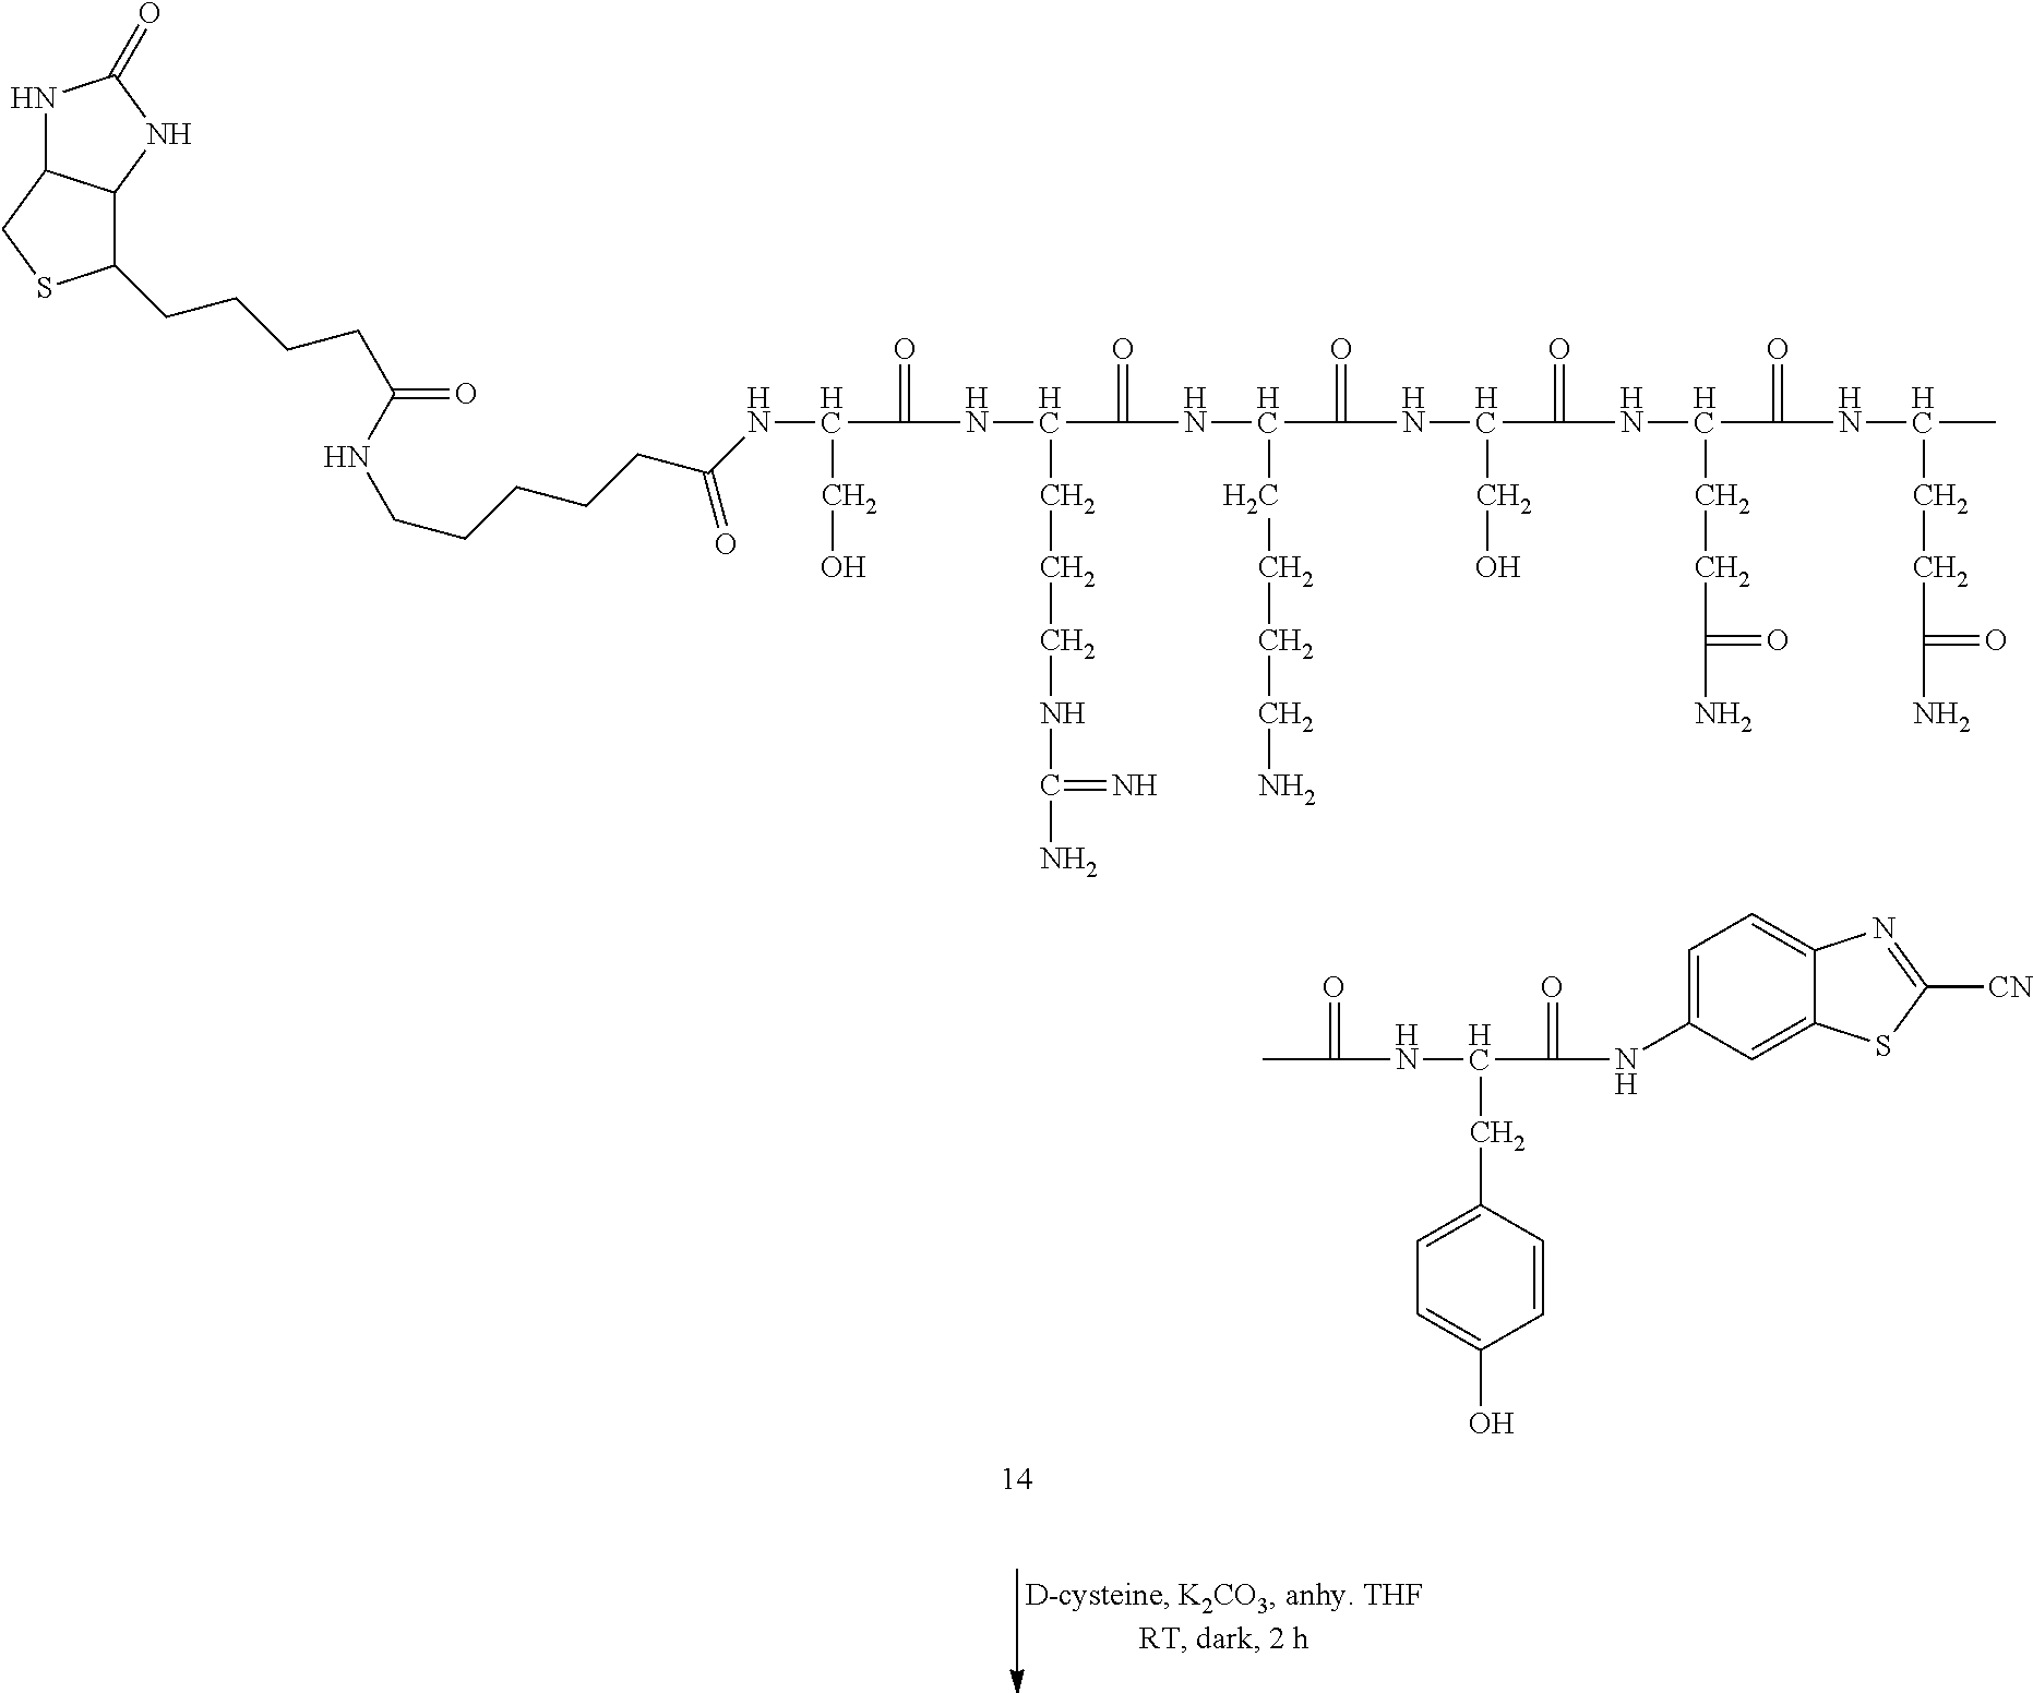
C1(CCCCC(=O)NCCCCCC(=O)NC(C(=O)NC(C(=O)NC(C(=O)NC(C(=O)NC(C(=O)NC(C)CCC(=O)N)CCC(=O)N)CO)CCCCN)CCCNC(=N)N)CO)C2C(CS1)NC(=O)N2.N(C(C(=O)NC1=CC=C2C(=C1)SC([CN])=N2)CC1=CC=C(O)C=C1)C(=O)C
